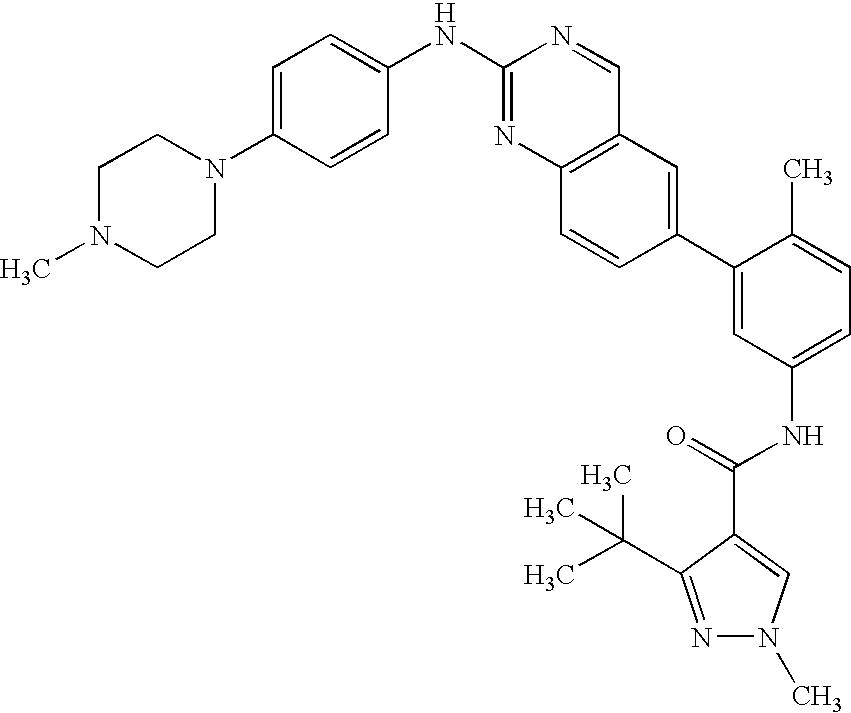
C1N(C)CCN(C2=CC=C(NC3=NC4=C(C=N3)C=C(C3=CC(NC(=O)C5=CN(C)N=C5C(C)(C)C)=CC=C3C)C=C4)C=C2)C1
